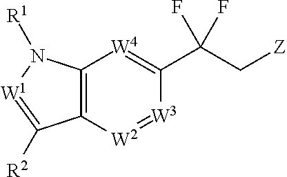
C12=C([W2]=[W3]C(C(C[Z])(F)F)=[W4]1)C([R2])=[W1]N2[R1]
